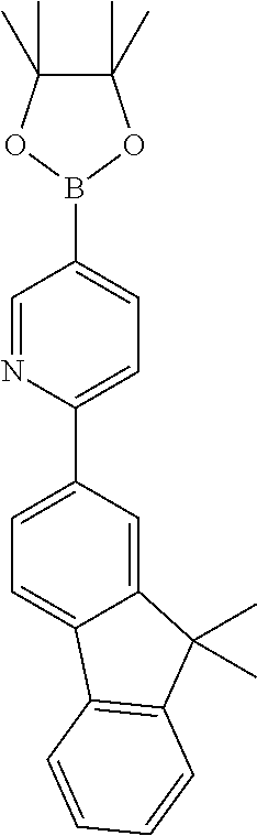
C12=CC(C3=CC=C(B4OC(C)(C)C(C)(C)O4)C=N3)=CC=C1C1=C(C2(C)C)C=CC=C1
